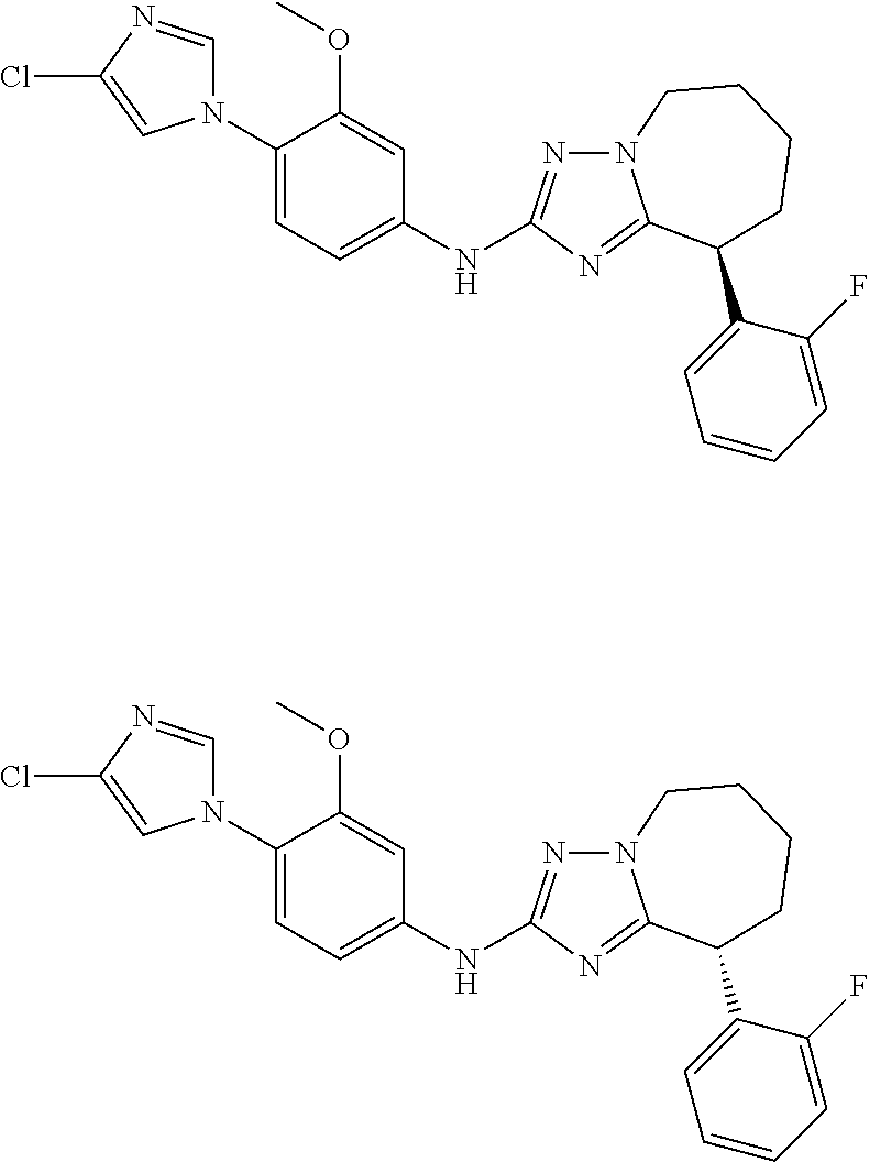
C1(N2C=NC(Cl)=C2)=CC=C(NC2=NN3C(=N2)C(C2=CC=CC=C2F)CCCC3)C=C1OC.C1(N2C=NC(Cl)=C2)=CC=C(NC2=NN3C(=N2)C(C2=CC=CC=C2F)CCCC3)C=C1OC
